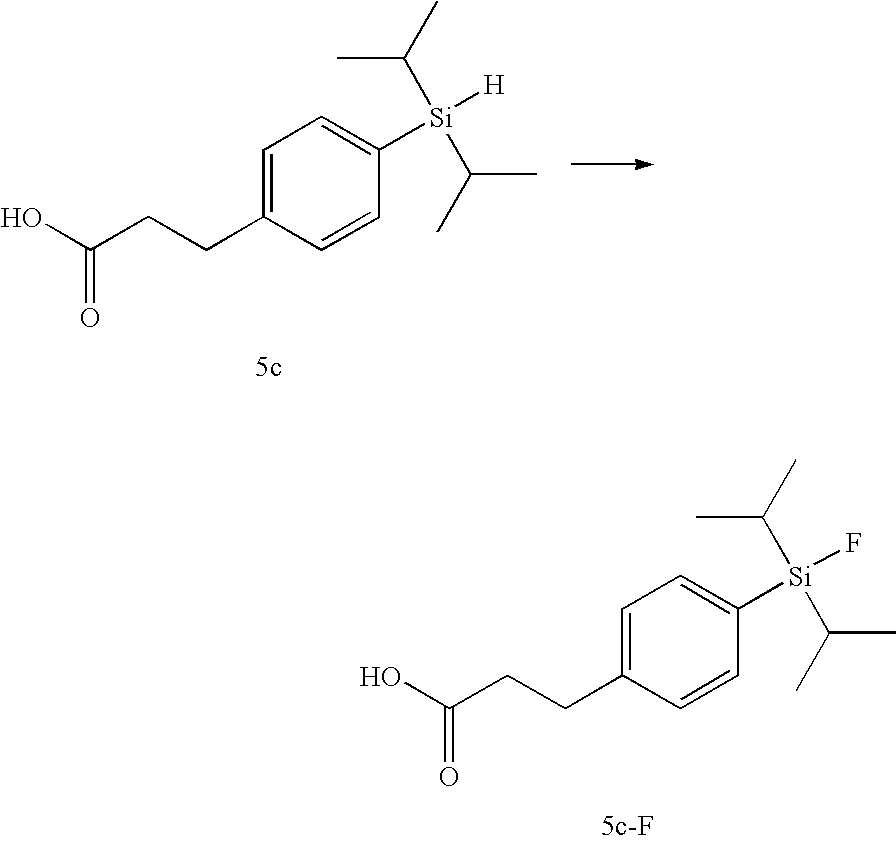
C1=C(CCC(O)=O)C=CC([Si](C(C)C)(C(C)C)[H])=C1.C1=C(CCC(O)=O)C=CC([Si](C(C)C)(C(C)C)F)=C1
